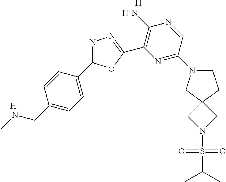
[H].[H].[H].N1=CC(N2CCC3(C2)CN(S(C(C)C)(=O)=O)C3)=NC(C2=NN=C(C3=CC=C(CNC)C=C3)O2)=C1N
